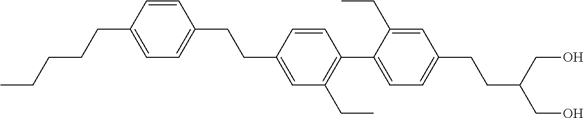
C1=CC(CCCCC)=CC=C1CCC1=CC(CC)=C(C2=CC=C(CCC(CO)CO)C=C2CC)C=C1
